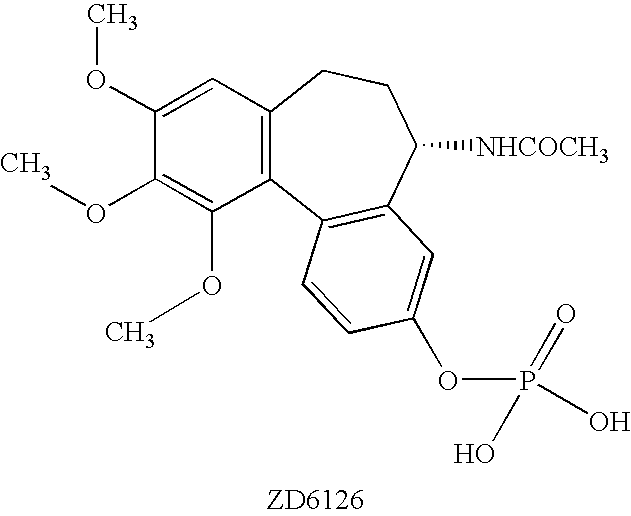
C1(OC)=CC2=C(C(OC)=C1OC)C1=C(C([NHCOCH3])CC2)C=C(OP(=O)(O)O)C=C1
